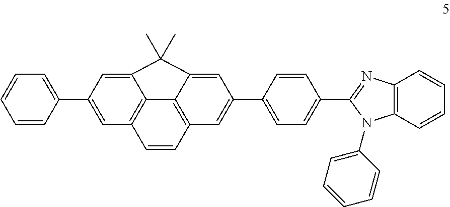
C1=C(C2=CC=CC=C2)C=C2C3=C1C=CC1=C3C(=CC(C3=CC=C(C4=NC5=C(C=CC=C5)N4C4=CC=CC=C4)C=C3)=C1)C2(C)C
